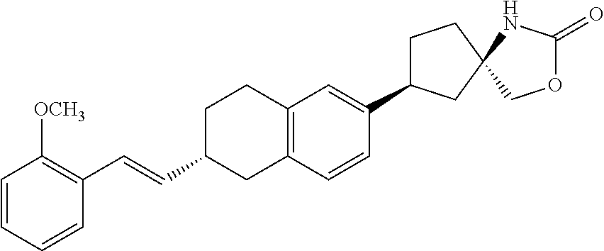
C1C(C=CC2=C([OCH3])C=CC=C2)CC2=C(C1)C=C(C1CCC3(C1)COC(=O)N3)C=C2
